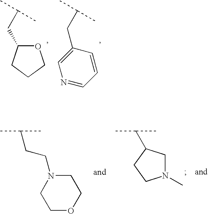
O1C(CC(C)C)CCC1.C1(CC(C)C)=CN=CC=C1.CC(C)CCN1CCOCC1.N1(C)CC(C(C)C)CC1
